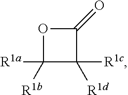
C1([R1b])([R1a])C([R1c])([R1d])C(=O)O1
